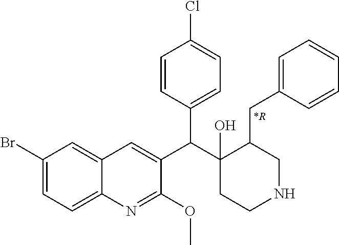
C1(Br)=CC=C2C(=C1)C=C(C(C1(O)CCNCC1CC1=CC=CC=C1)C1=CC=C(Cl)C=C1)C(OC)=N2.[*R]
